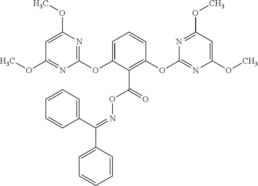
COC1=NC(OC2=CC=CC(OC3=NC(OC)=CC(OC)=N3)=C2C(=O)ON=C(C2=CC=CC=C2)C2=CC=CC=C2)=NC(OC)=C1
